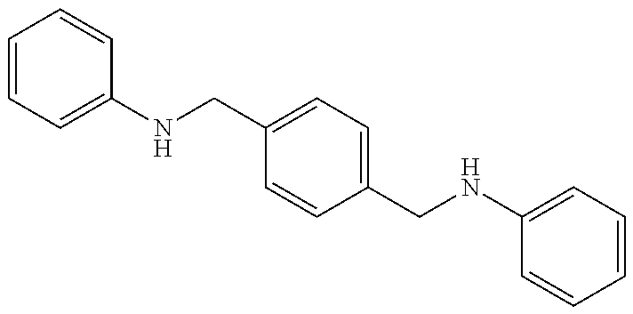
C1=CC=C(NCC2=CC=C(CNC3=CC=CC=C3)C=C2)C=C1
